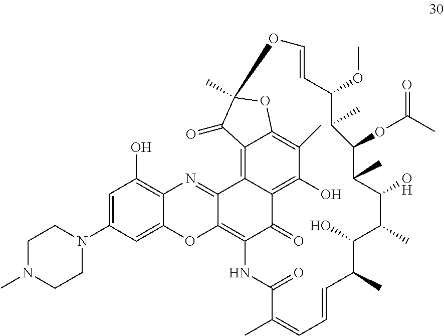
C1=C(N2CCN(C)CC2)C=C2C(=C1O)N=C1C(=C3C(=O)C4=C(O)C(C)=C5C(=C14)C(=O)C(C)(O5)OC=CC(OC)C(C)C(OC(=O)C)C(C)C(O)C(C)C(O)C(C)C=CC=C(C)C(=O)N3)O2
